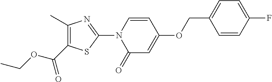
O(C(C1=C(C)N=C(N2C(=O)C=C(OCC3=CC=C(F)C=C3)C=C2)S1)=O)CC
